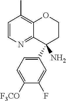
C1=CN=C2C(=C1C)OCCC2(C1=CC=C([F3CO])C(F)=C1)N
